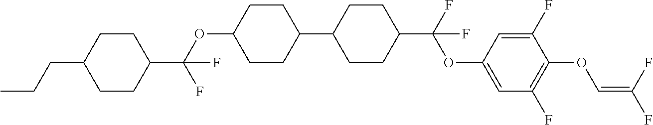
C1CC(C(OC2CCC(C3CCC(C(F)(OC4=CC(F)=C(OC=C(F)F)C(F)=C4)F)CC3)CC2)(F)F)CCC1CCC
